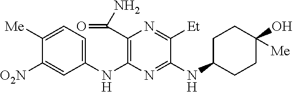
C1(NC2=C(C(N)=O)N=C([Et])C(NC3CCC(O)([Me])CC3)=N2)=CC=C([Me])C([O2N])=C1
